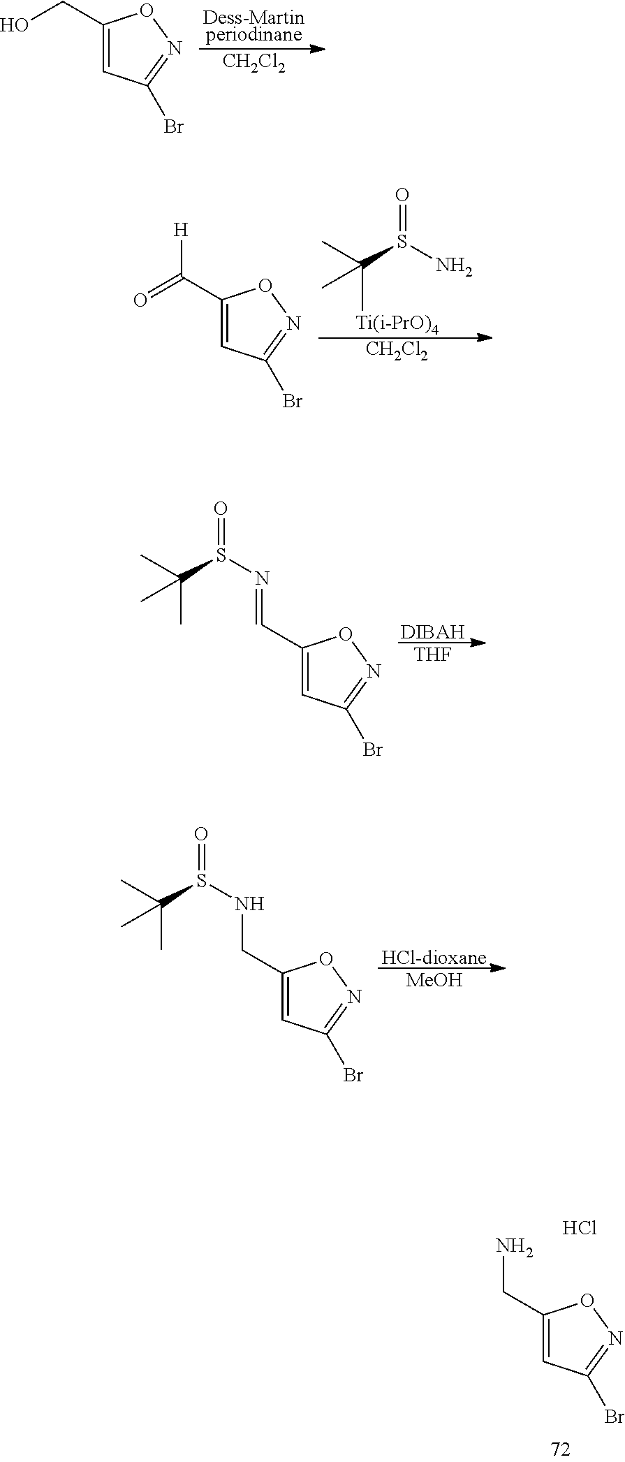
[Dess-Martinperiodinane].[CH2Cl2].C1(CO)=CC(Br)=NO1.[DIBAH].[THF].C1(C=NS(=O)C(C)(C)C)=CC(Br)=NO1.[HCl-dioxane].[MeOH].C1(CNS(=O)C(C)(C)C)=CC(Br)=NO1.C1(CN)=CC(Br)=NO1.Cl.[Ti(i-PrO)4].[CH2Cl2].S(=O)(C(C)(C)C)N.C1(C(=O)[H])=CC(Br)=NO1
